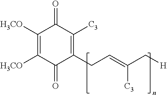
C1([H3CO])=C([H3CO])C(=O)C(CC=C(C[H])[C3])=C([C3])C1=O
